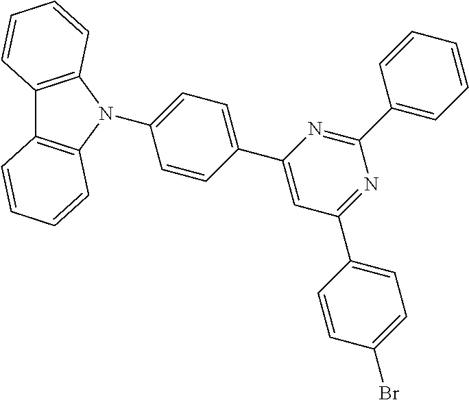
C1=CC(C2=CC(C3=CC=C(Br)C=C3)=NC(C3=CC=CC=C3)=N2)=CC=C1N1C2=C(C3=C1C=CC=C3)C=CC=C2
